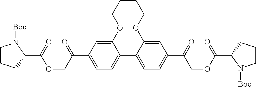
C1CCOC2=CC(C(COC(=O)C3CCCN3[Boc])=O)=CC=C2C2=CC=C(C(=O)COC(=O)C3CCCN3[Boc])C=C2OC1
